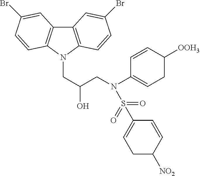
C12=C(N(CC(CN(C3=CCC([OOH3])C=C3)S(=O)(=O)C3=CCC([NO2])C=C3)O)C3=C1C=C(Br)C=C3)C=CC(Br)=C2
